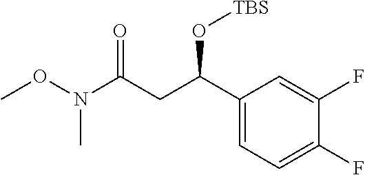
C1(C(CC(N(OC)C)=O)O[TBS])=CC=C(F)C(F)=C1
